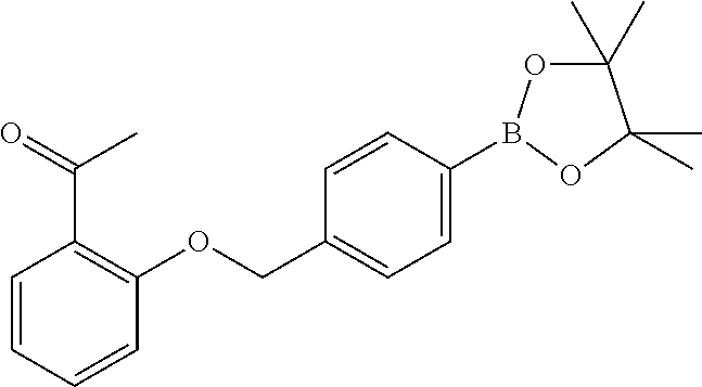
C(C1=C(OCC2=CC=C(B3OC(C)(C)C(C)(C)O3)C=C2)C=CC=C1)(=O)C
